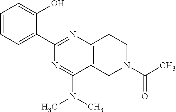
C1=CC=C(C2=NC3=C(C(N(C)C)=N2)CN(C(C)=O)CC3)C(O)=C1
